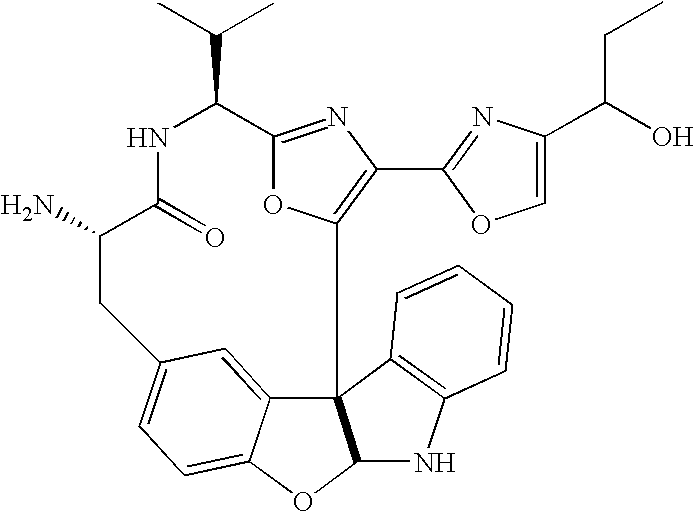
NC1C(=O)NC(C(C)C)C2=NC(C3=NC(C(CC)O)=CO3)=C(O2)C23C4=CC(=CC=C4OC2NC2=C3C=CC=C2)C1
